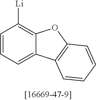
C1=CC=C2C(=C1[Li])OC1=C2C=CC=C1
